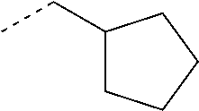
C1(CC)CCCC1
